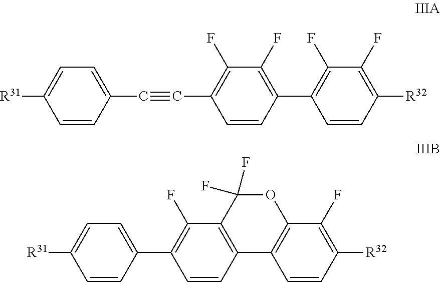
C1=CC(C#CC2=C(F)C(F)=C(C3=C(F)C(F)=C([R32])C=C3)C=C2)=CC=C1[R31].C1=CC(C2=C(F)C3=C(C=C2)C2=C(C(F)=C([R32])C=C2)OC3(F)F)=CC=C1[R31]
